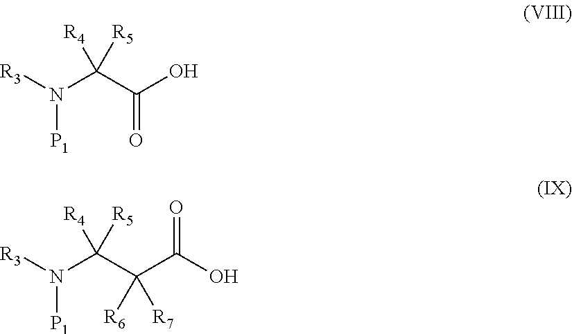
OC(C(N([R3])[P1])([R4])[R5])=O.C(C(C(N([R3])[P1])([R4])[R5])([R6])[R7])(O)=O
